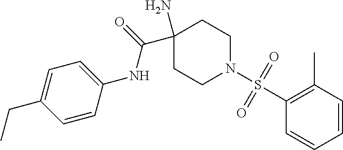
C1(N)(C(=O)NC2=CC=C(CC)C=C2)CCN(S(C2=C(C)C=CC=C2)(=O)=O)CC1
